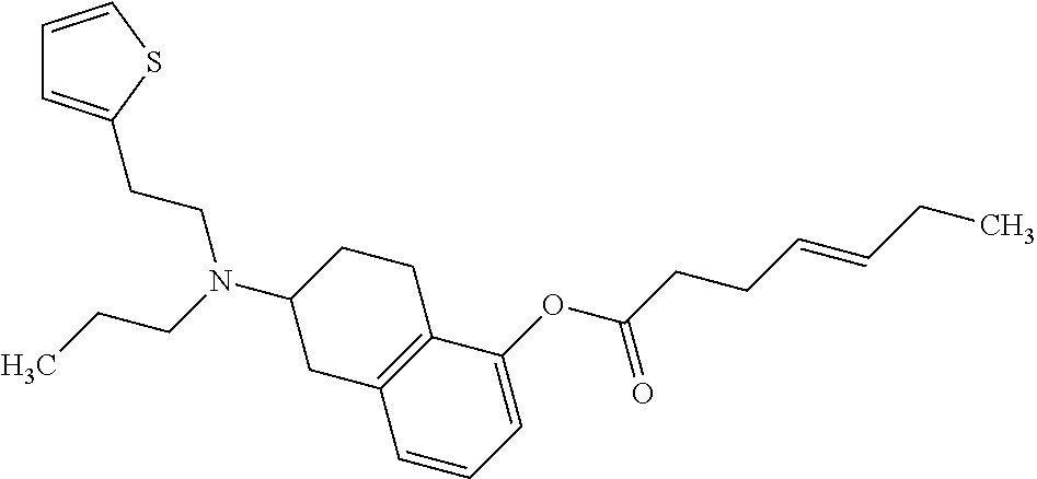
C1(OC(CCC=CCC)=O)=CC=CC2=C1CCC(N(CCC)CCC1=CC=CS1)C2
